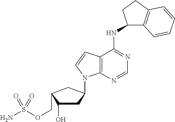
C1(O)CC(N2C3=C(C(NC4C5=C(CC4)C=CC=C5)=NC=N3)C=C2)CC1COS(N)(=O)=O
